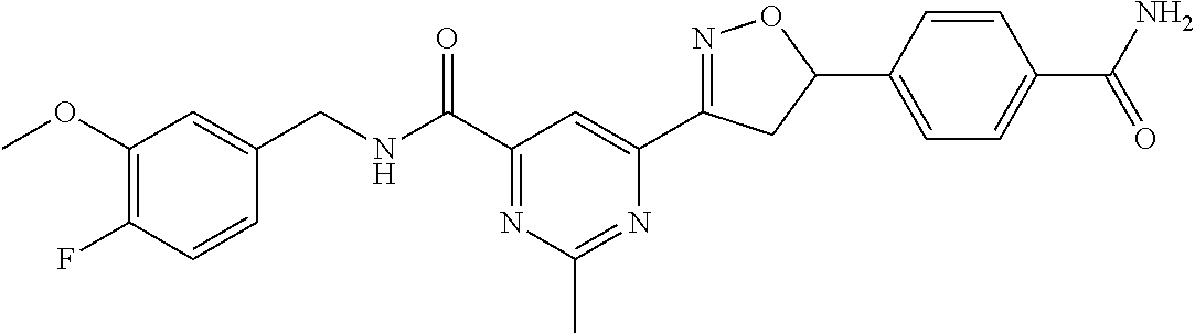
C1(CNC(C2=NC(C)=NC(C3=NOC(C4=CC=C(C(N)=O)C=C4)C3)=C2)=O)=CC(OC)=C(F)C=C1
